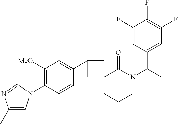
C1(C)=CN(C2=C([MeO])C=C(C3CC4(CCCN(C(C)C5=CC(F)=C(F)C(F)=C5)C4=O)C3)C=C2)C=N1
